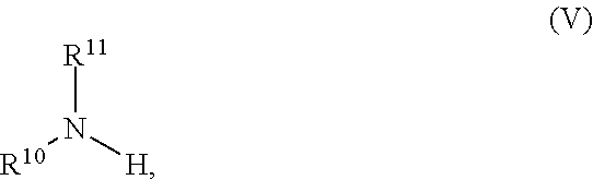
[R11]N([R10])[H]
